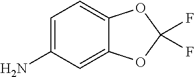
C1=C(N)C=C2C(=C1)OC(F)(F)O2
